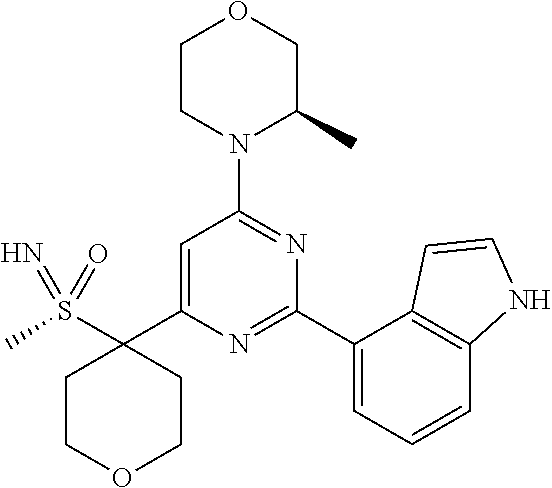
C1CN(C2=NC(C3=CC=CC4=C3C=CN4)=NC(C3(S(C)(=N)=O)CCOCC3)=C2)C(C)CO1
